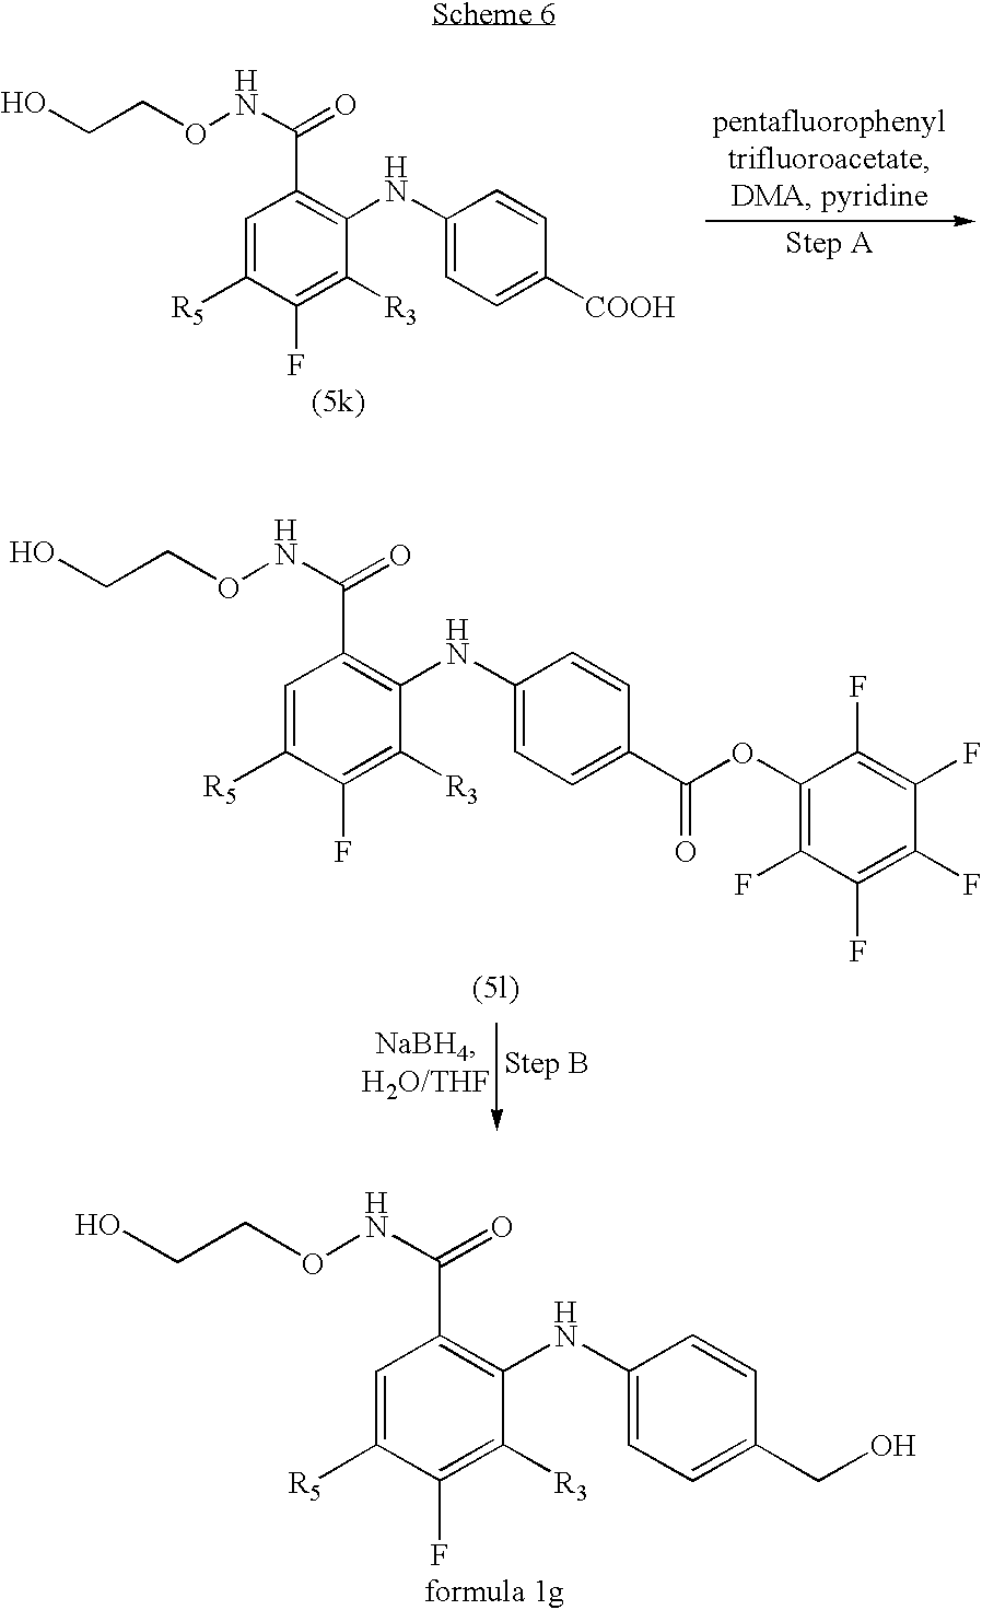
C1=C([R5])C(F)=C([R3])C(NC2=CC=C([COOH])C=C2)=C1C(NOCCO)=O.C1=C([R5])C(F)=C([R3])C(NC2=CC=C(C(OC3=C(F)C(F)=C(F)C(F)=C3F)=O)C=C2)=C1C(NOCCO)=O.C1=C([R5])C(F)=C([R3])C(NC2=CC=C(CO)C=C2)=C1C(NOCCO)=O
